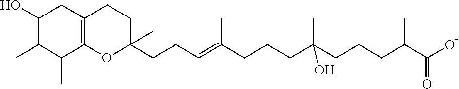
C12=C(OC(C)(CCC=C(CCCC(CCCC(C(O)=O)C)(C)O)C)CC1)C(C)C(C)C(O)C2
